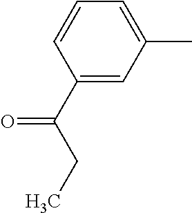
C1(C)=CC=CC(C(=O)CC)=C1
